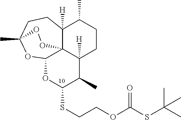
O1C(SCCOC(SC(C)(C)C)=O)C(C)C2([H])C34C([H])(C(C)CC2)CCC(C)(OC13)OO4
